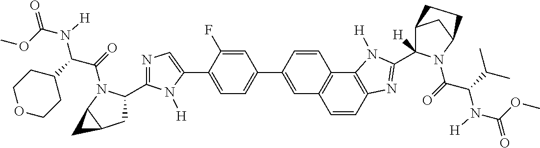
C1(C2=CC=C(C3=CC4=C(C5=C(N=C(C6([H])C7CC(N6C(=O)C(C(C)C)N([H])C(OC)=O)CC7)N5[H])C=C4)C=C3)C=C2F)=CN=C(C2CC3C(N2C(=O)C(C2CCOCC2)N(C(OC)=O)[H])C3)N1[H]
